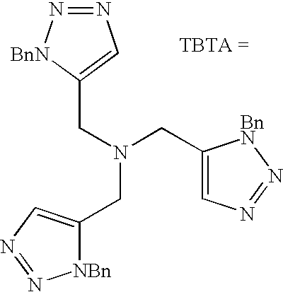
N1=N[BnN]C(CN(CC2=CN=N[NBn]2)CC2=CN=N[BnN]2)=C1
